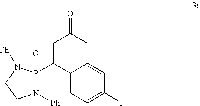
N1([Ph])P(=O)(C(C2=CC=C(F)C=C2)CC(=O)C)N([Ph])CC1
